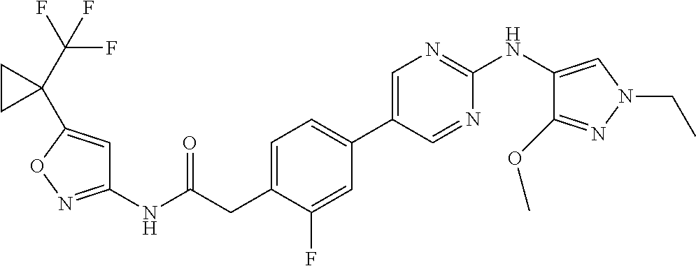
C1(NC(=O)CC2=CC=C(C3=CN=C(NC4=CN(CC)N=C4OC)N=C3)C=C2F)=NOC(C2(C(F)(F)F)CC2)=C1
